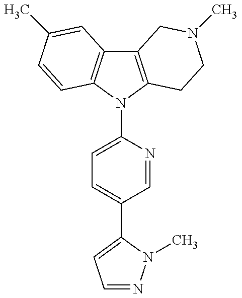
C12=C(N(C3=CC=C(C4=CC=NN4C)C=N3)C3=C1C=C(C)C=C3)CCN(C)C2
